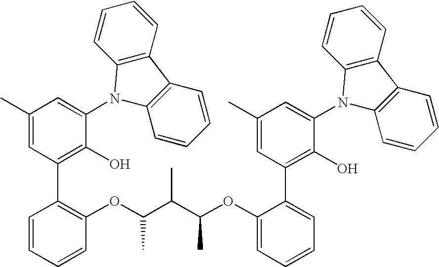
C1(C)=CC(C2=C(OC(C(C(OC3=CC=CC=C3C3=C(O)C(N4C5=C(C6=C4C=CC=C6)C=CC=C5)=CC(C)=C3)C)C)C)C=CC=C2)=C(O)C(N2C3=C(C4=C2C=CC=C4)C=CC=C3)=C1
